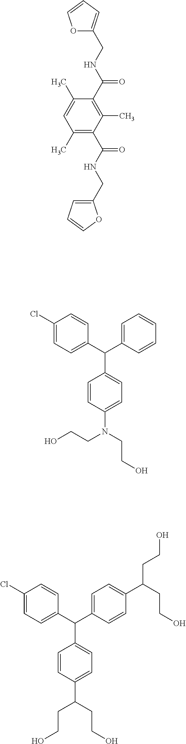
C1(C)=C(C(NCC2=CC=CO2)=O)C(C)=C(C(NCC2=CC=CO2)=O)C(C)=C1.C1(Cl)=CC=C(C(C2=CC=C(N(CCO)CCO)C=C2)C2=CC=CC=C2)C=C1.C1(Cl)=CC=C(C(C2=CC=C(C(CCO)CCO)C=C2)C2=CC=C(C(CCO)CCO)C=C2)C=C1
